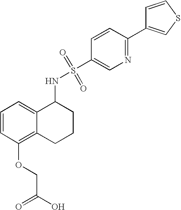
C1(NS(=O)(=O)C2=CN=C(C3=CSC=C3)C=C2)C2=CC=CC(OCC(=O)O)=C2CCC1
